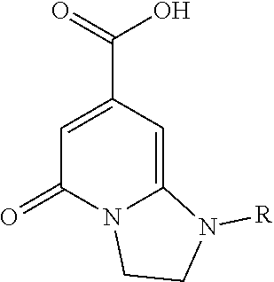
C1=C(C(=O)O)C=C2N(C1=O)CCN2[R]
